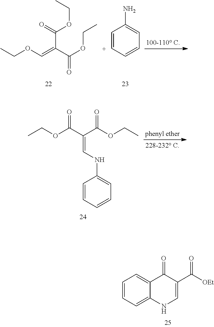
O(C=C(C(OCC)=O)C(=O)OCC)CC.[C+]1=CC(N)=CC=C1.CCOC(C(C(OCC)=O)=CNC1=CC=CC=C1)=O.C1=CC=C2C(=C1)C(=O)C(C([OEt])=O)=CN2
